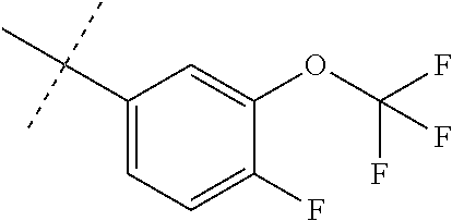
C1(C(C)(C)C)=CC=C(F)C(OC(F)(F)F)=C1
